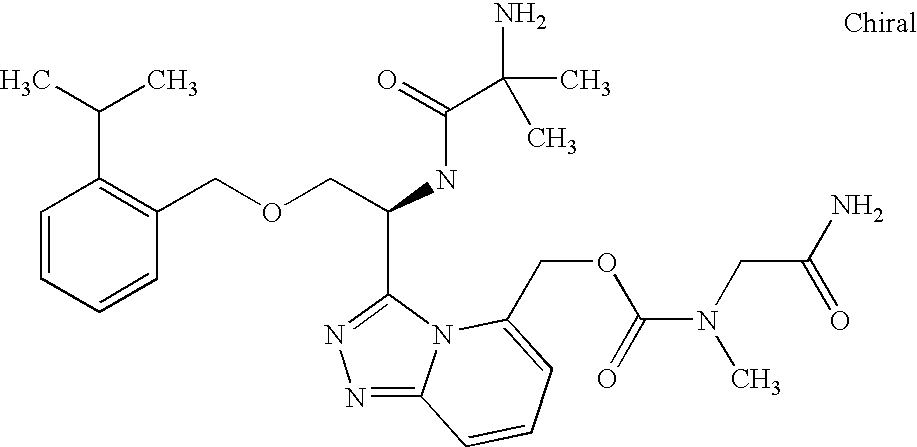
C1=CC=CC(COCC(NC(=O)C(N)(C)C)C2=NN=C3N2C(COC(N(CC(N)=O)C)=O)=CC=C3)=C1C(C)C
